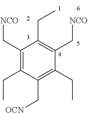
C1(C[NCO])=C(CC)C(C[OCN])=C(CC)C(C[NCO])=C1CC
